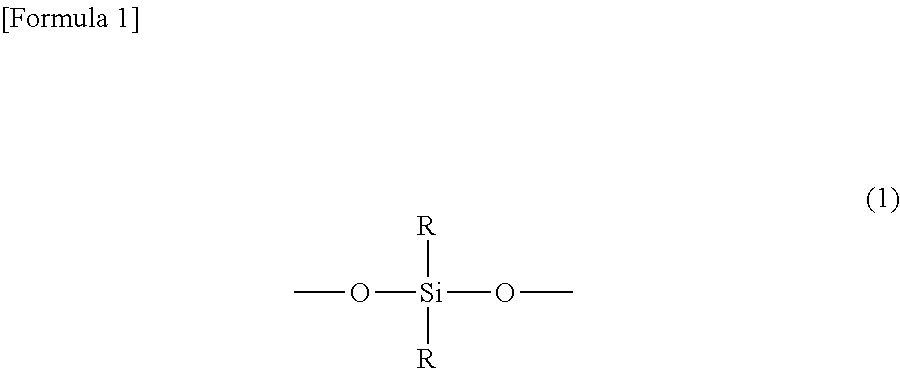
O([Si](OC)([R])[R])C
